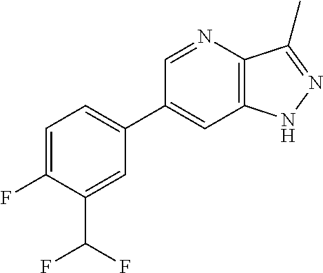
C1(C2=CC=C(F)C(C(F)F)=C2)=CC2=C(C(C)=NN2)N=C1
